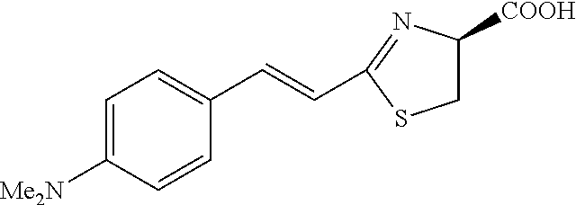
C1=C([Me2N])C=CC(C=CC2=NC([COOH])CS2)=C1
